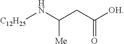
[C12H25]NC(CC([OH])=O)[Me]
